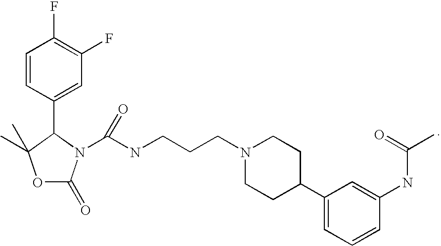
C1=CC(C2N(C(NCCCN3CCC(C4=CC=CC(NC(=O)C)=C4)CC3)=O)C(=O)OC2(C)C)=CC(F)=C1F
